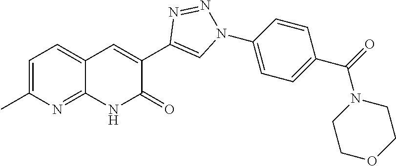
C1(C)=CC=C2C(=N1)NC(=O)C(C1=CN(C3=CC=C(C(=O)N4CCOCC4)C=C3)N=N1)=C2
